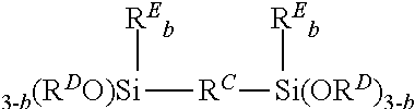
[REb][3-b(RDO)Si][RC][Si(ORD)3-b][REb]
